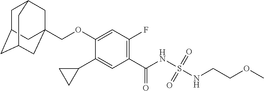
C1(C2CC2)=CC(C(NS(NCCOC)(=O)=O)=O)=C(F)C=C1OCC12CC3CC(CC(C1)C3)C2
